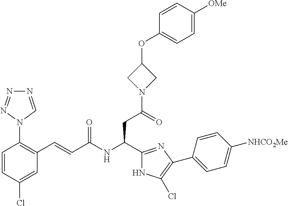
C1(Cl)=CC(C=CC(NC(CC(N2CC(OC3=CC=C([OMe])C=C3)C2)=O)C2=NC(C3=CC=C([NHCO2Me])C=C3)=C(Cl)N2)=O)=C(N2C=NN=N2)C=C1
